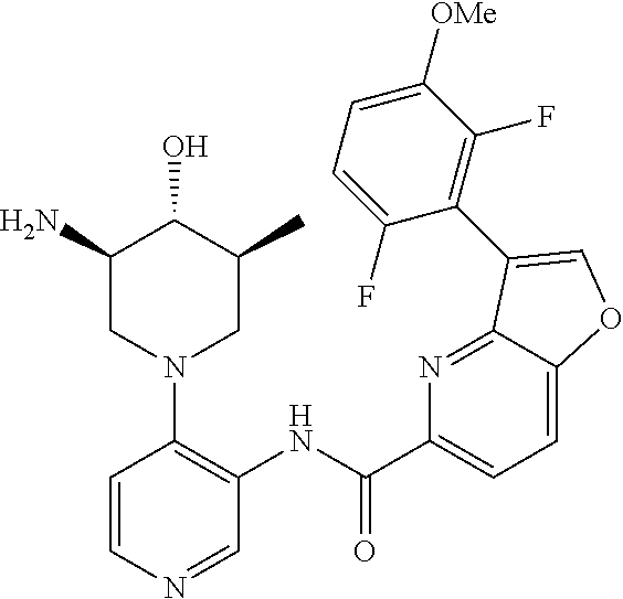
C1(N)CN(C2=C(NC(C3=CC=C4C(=N3)C(C3=C(F)C([OMe])=CC=C3F)=CO4)=O)C=NC=C2)CC(C)C1O
